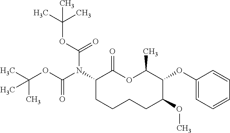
C1(N(C(OC(C)(C)C)=O)C(OC(C)(C)C)=O)CCCCC(OC)C(OC2=CC=CC=C2)C(C)OC1=O
